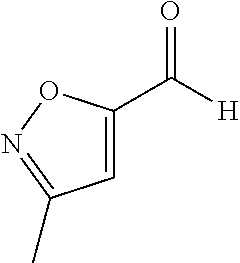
C1(C([H])=O)=CC(C)=NO1
